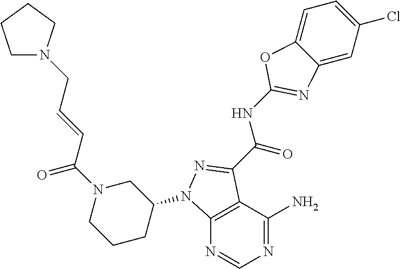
N1=C(N)C2=C(N=C1)N(C1CN(C(C=CCN3CCCC3)=O)CCC1)N=C2C(=O)NC1=NC2=CC(Cl)=CC=C2O1
